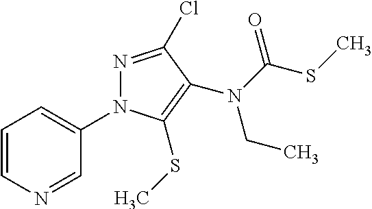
C1=CN=CC(N2N=C(Cl)C(N(C(=O)SC)CC)=C2SC)=C1
